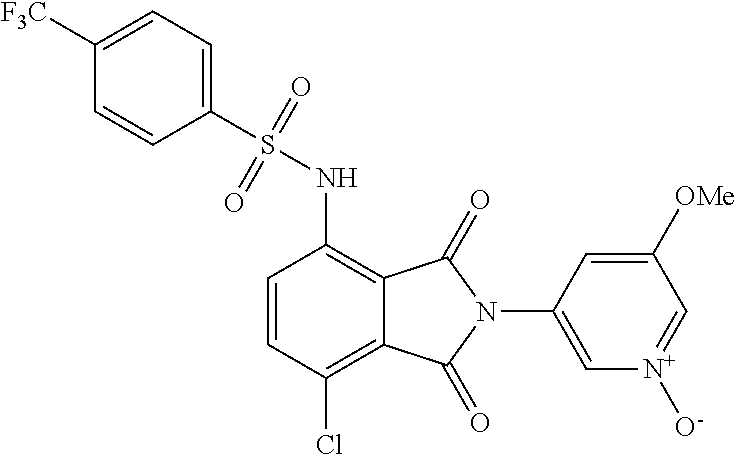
C1=CC(Cl)=C2C(=C1NS(C1=CC=C([F3C])C=C1)(=O)=O)C(=O)N(C1=C[N+]([O-])=CC([OMe])=C1)C2=O
